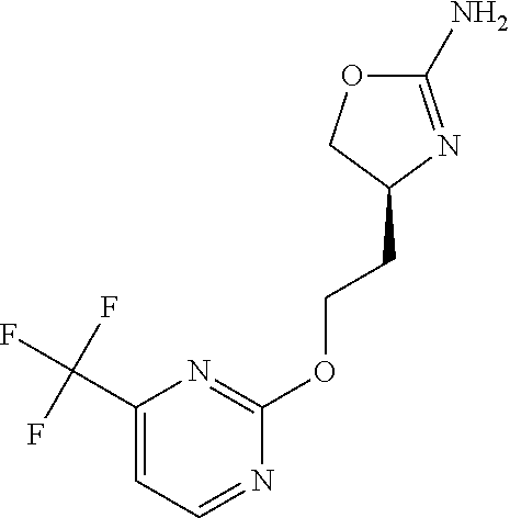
C1(N)=NC(CCOC2=NC(C(F)(F)F)=CC=N2)CO1
